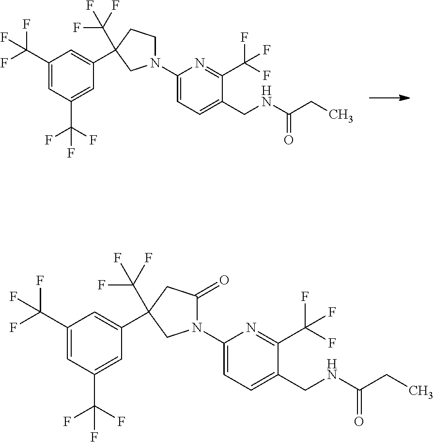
C1(N2CCC(C3=CC(C(F)(F)F)=CC(C(F)(F)F)=C3)(C(F)(F)F)C2)=CC=C(CNC(CC)=O)C(C(F)(F)F)=N1.C1(N2C(=O)CC(C3=CC(C(F)(F)F)=CC(C(F)(F)F)=C3)(C(F)(F)F)C2)=CC=C(CNC(CC)=O)C(C(F)(F)F)=N1
